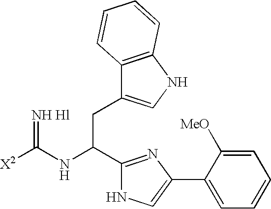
[X2]C(NC(C1=NC(C2=CC=CC=C2[MeO])=CN1)CC1=CNC2=C1C=CC=C2)=[NH Hl]
